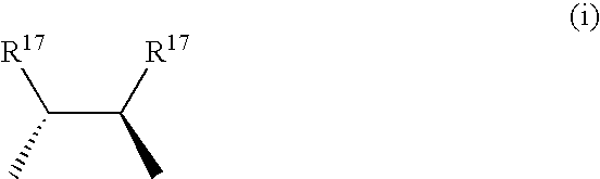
C(C([R17])C)([R17])C
